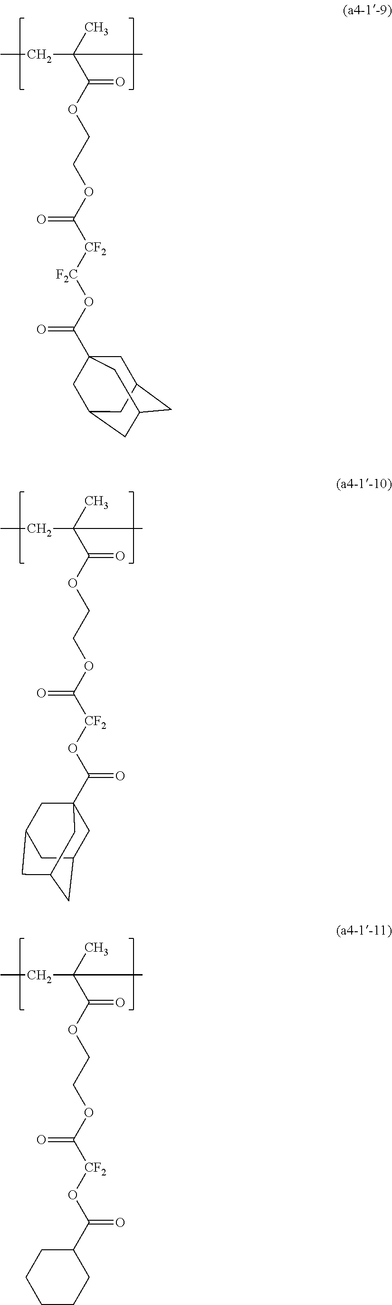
CCC(C)(C)C(OCCOC([CF2][F2C]OC(=O)C12CC3CC(CC(C1)C3)C2)=O)=O.CCC(C)(C)C(OCCOC([CF2]OC(=O)C12CC3CC(CC(C1)C3)C2)=O)=O.CCC(C)(C)C(OCCOC([CF2]OC(=O)C1CCCCC1)=O)=O
